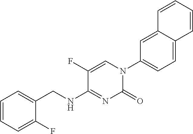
C1(N2C(=O)N=C(NCC3=CC=CC=C3F)C(F)=C2)=CC=C2C(=C1)C=CC=C2
